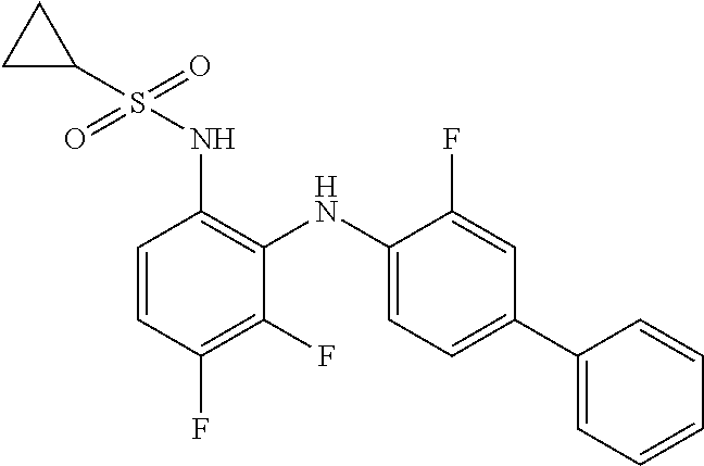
C1(NS(=O)(=O)C2CC2)=C(NC2=CC=C(C3=CC=CC=C3)C=C2F)C(F)=C(F)C=C1
